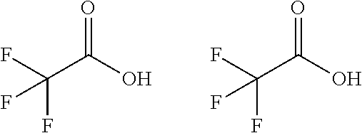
FC(C(O)=O)(F)F.FC(C(O)=O)(F)F
